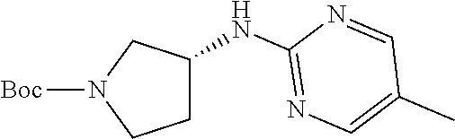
C1C(NC2=NC=C(C)C=N2)CN([Boc])C1
